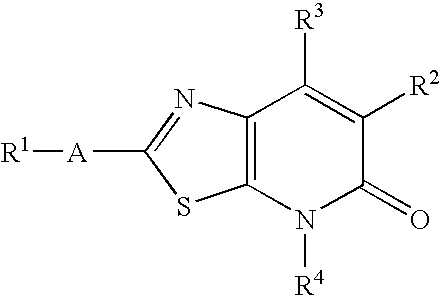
[R1][A]C1=NC2=C(S1)N([R4])C(=O)C([R2])=C2[R3]
